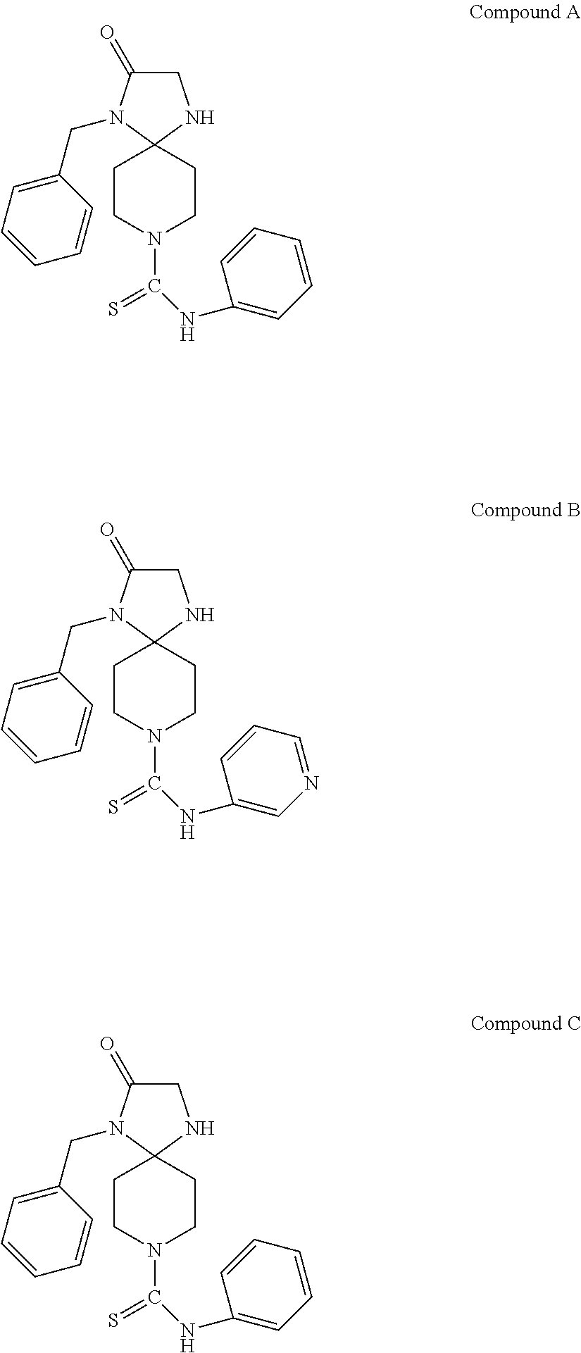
C1CN(C(=S)NC2=CC=CC=C2)CCC12NCC(=O)N2CC1=CC=CC=C1.C1CN(C(=S)NC2=CN=CC=C2)CCC12NCC(=O)N2CC1=CC=CC=C1.C1CN(C(=S)NC2=CC=CC=C2)CCC12NCC(=O)N2CC1=CC=CC=C1
